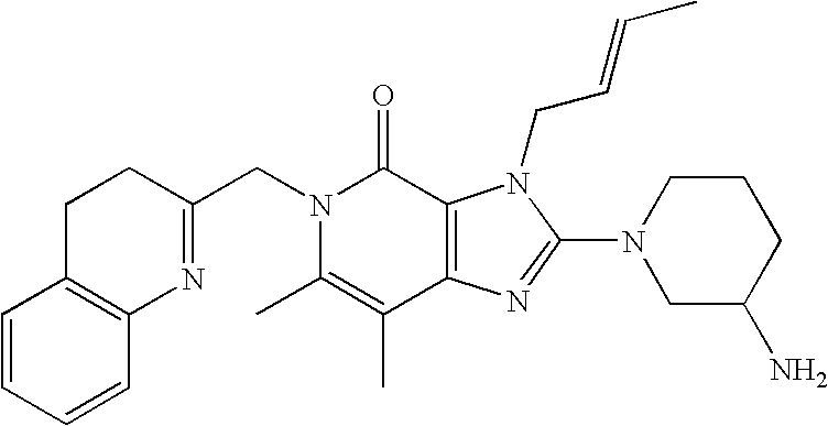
N1(CC2=NC3=C(CC2)C=CC=C3)C(C)=C(C)C2=C(C1=O)N(CC=CC)C(N1CC(N)CCC1)=N2
